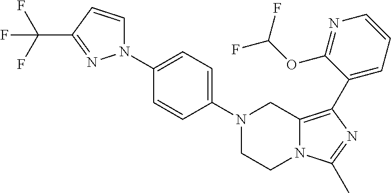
N1(C2=CC=C(N3C=CC(C(F)(F)F)=N3)C=C2)CCN2C(=C(C3=CC=CN=C3OC(F)F)N=C2C)C1
